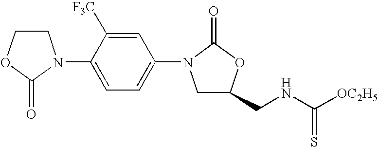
C1COC(=O)N1C1=CC=C(N2CC(CNC([OC2H5])=S)OC2=O)C=C1[F3C]
